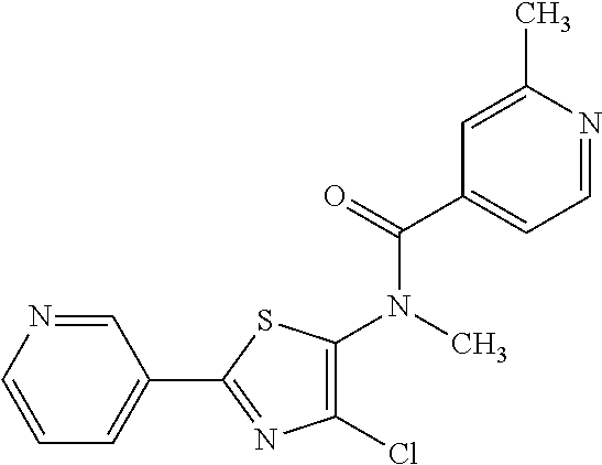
C1(Cl)=C(N(C(=O)C2=CC=NC(C)=C2)C)SC(C2=CC=CN=C2)=N1
